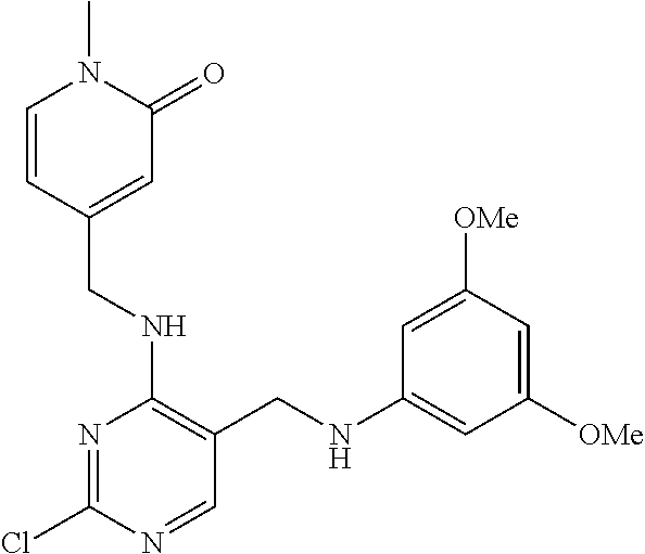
N1=C(Cl)N=CC(CNC2=CC([OMe])=CC([OMe])=C2)=C1NCC1=CC(=O)N(C)C=C1
